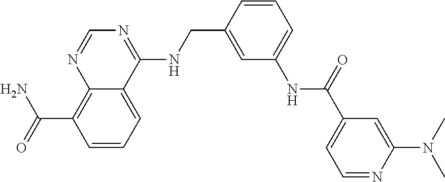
C(C1=C2N=CN=C(NCC3=CC(NC(C4=CC=NC(N(C)C)=C4)=O)=CC=C3)C2=CC=C1)(N)=O
